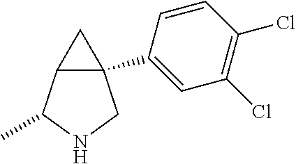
C12(C3=CC(Cl)=C(Cl)C=C3)C(C(C)NC1)C2
